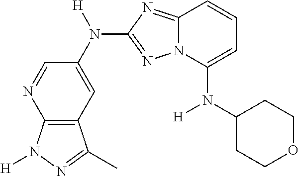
C12=C(C=C(N([H])C3=NN4C(=N3)C=CC=C4N(C3CCOCC3)[H])C=N1)C(C)=NN2[H]
